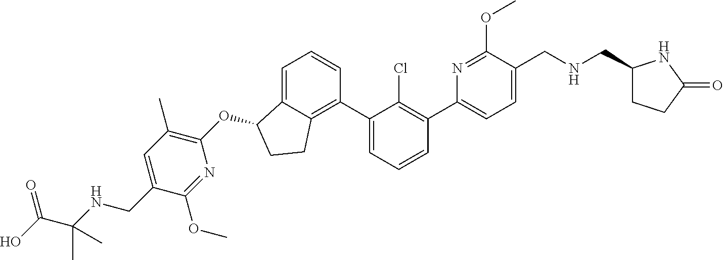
C1=C(C2=C(Cl)C(C3=C4C(=CC=C3)C(OC3=C(C)C=C(CNC(C(O)=O)(C)C)C(OC)=N3)CC4)=CC=C2)N=C(OC)C(CNCC2CCC(=O)N2)=C1
